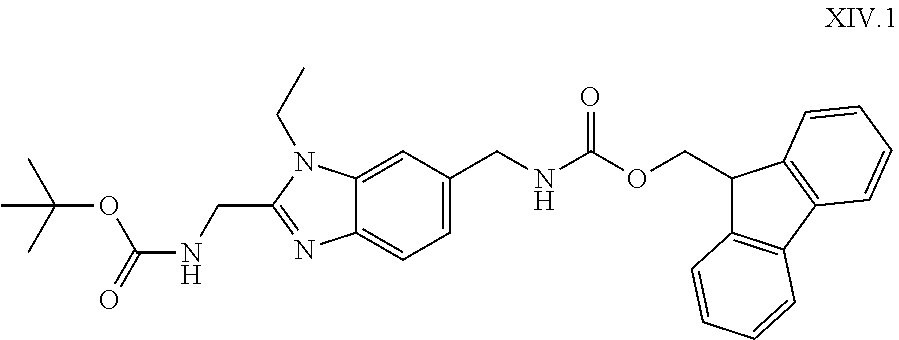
C1=C(CNC(=O)OCC2C3=C(C4=C2C=CC=C4)C=CC=C3)C=C2C(=C1)N=C(CNC(OC(C)(C)C)=O)N2CC
